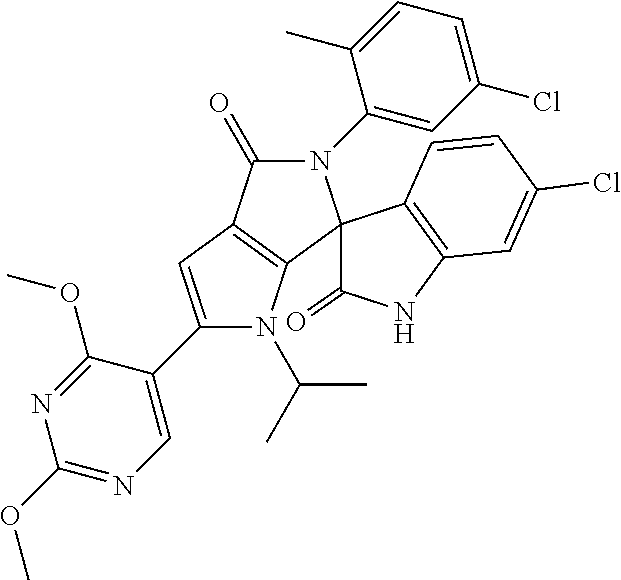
C1(C2=CN=C(OC)N=C2OC)=CC2=C(N1C(C)C)C1(N(C3=CC(Cl)=CC=C3C)C2=O)C(=O)NC2=C1C=CC(Cl)=C2
